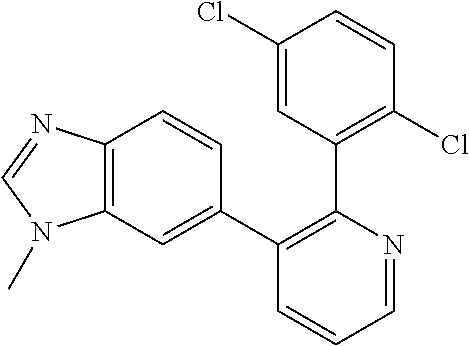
C1(Cl)=CC(C2=C(C3=CC4=C(C=C3)N=CN4C)C=CC=N2)=C(Cl)C=C1
